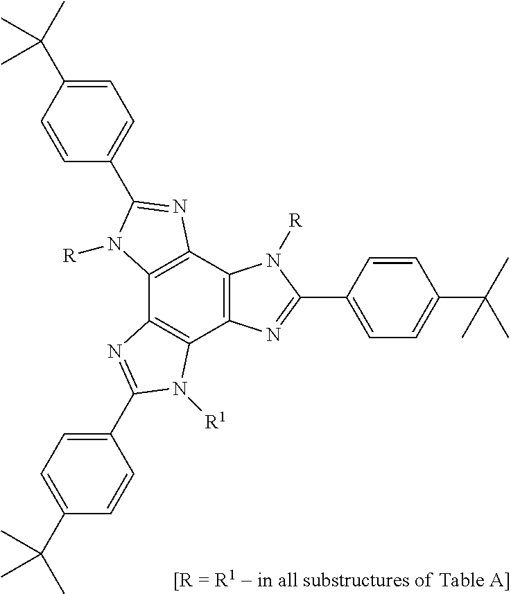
C1=CC(C(C)(C)C)=CC=C1C1=NC2=C(C3=C(C4=C2N([R])C(C2=CC=C(C(C)(C)C)C=C2)=N4)N([R1])C(C2=CC=C(C(C)(C)C)C=C2)=N3)N1[R]
